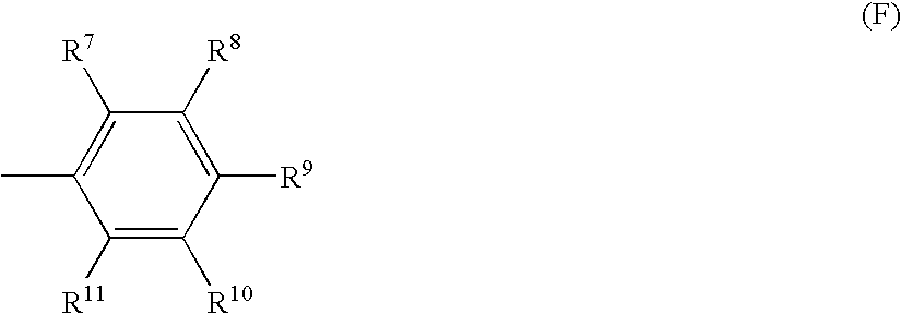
C1([R11])=C([R10])C([R9])=C([R8])C([R7])=C1C
